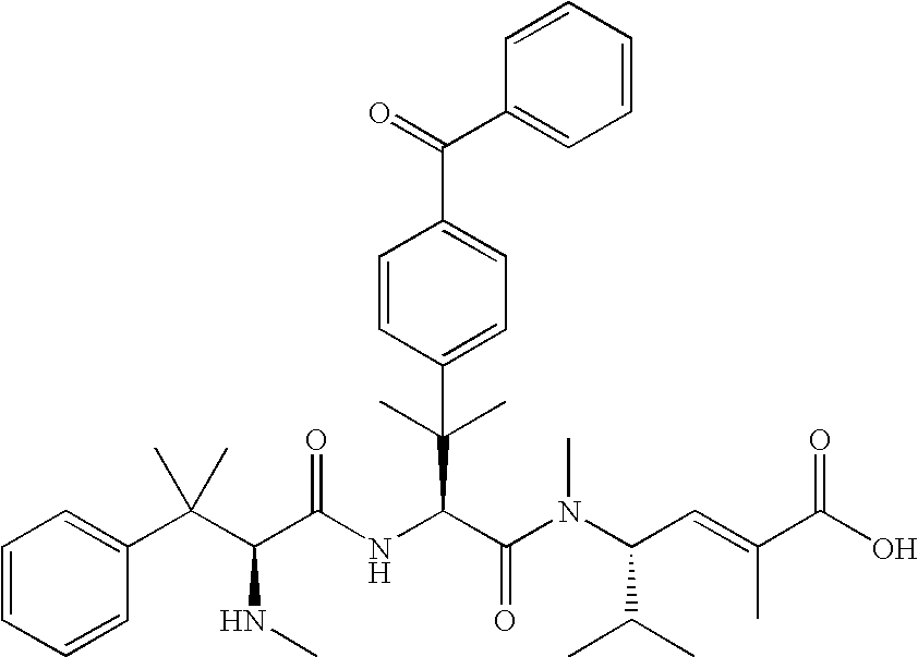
C1=CC=CC(C(C(C(NC(C(N(C(C=C(C(O)=O)C)C(C)C)C)=O)C(C)(C)C2=CC=C(C(C3=CC=CC=C3)=O)C=C2)=O)NC)(C)C)=C1
